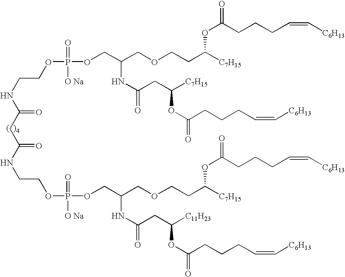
C(NC(CC(NCCOP([O Na])(=O)OCC(COCCC([C7H15])OC(CCCC=C[C6H13])=O)NC(=O)CC([C11H23])OC(CCCC=C[C6H13])=O)=O)=O)COP(=O)([O Na])OCC(COCCC([C7H15])OC(=O)CCCC=C[C6H13])NC(CC([C7H15])OC(CCCC=C[C6H13])=O)=O
